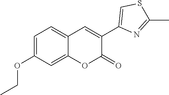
C1=C(OCC)C=C2C(=C1)C=C(C1=CSC(C)=N1)C(=O)O2
